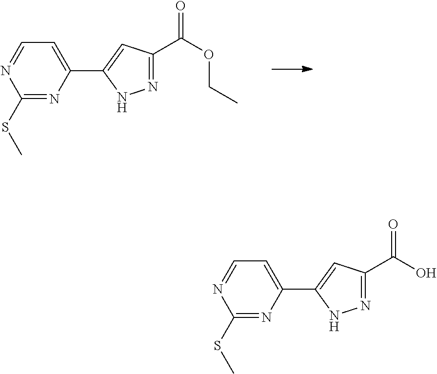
C1=NC(SC)=NC(C2=CC(C(OCC)=O)=NN2)=C1.C1=NC(SC)=NC(C2=CC(C(O)=O)=NN2)=C1
